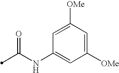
C1([OMe])=CC([OMe])=CC(NC(=O)C)=C1
